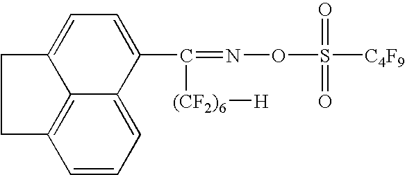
C12=C3C=CC=C1C(C(=NOS(=O)(=O)[C4F9])[(CF2)6][H])=CC=C2CC3
